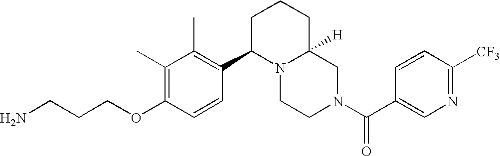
C(OC1=C(C)C(C)=C(C2N3C([H])(CN(C(=O)C4=CN=C([CF3])C=C4)CC3)CCC2)C=C1)CCN
